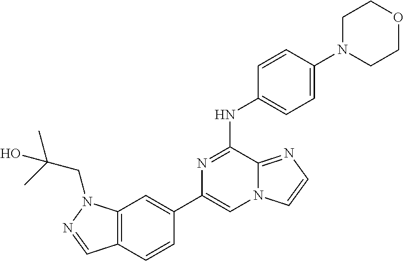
C1(C2=CC3=C(C=C2)C=NN3CC(C)(C)O)=CN2C(=NC=C2)C(NC2=CC=C(N3CCOCC3)C=C2)=N1
